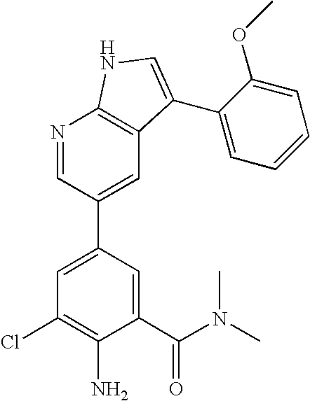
C1(C(N(C)C)=O)=CC(C2=CC3=C(N=C2)NC=C3C2=CC=CC=C2OC)=CC(Cl)=C1N
